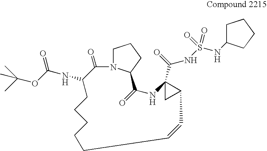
CC(OC(NC1C(=O)N2CCCC2C(=O)NC2(C(=O)NS(=O)(=O)NC3CCCC3)CC2C=CCCCCC1)=O)(C)C
